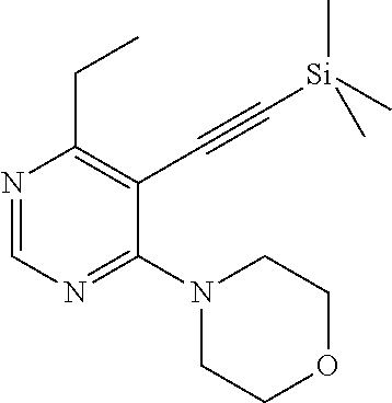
N1=CN=C(N2CCOCC2)C(C#C[Si](C)(C)C)=C1CC
